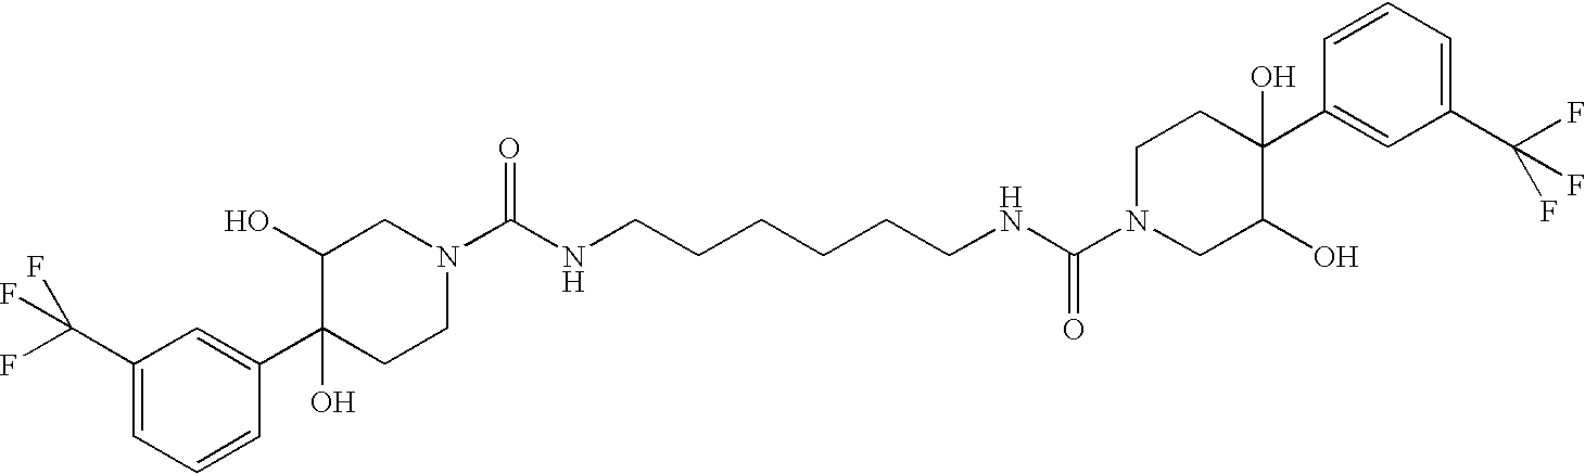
C1(C(F)(F)F)=CC=CC(C2(O)CCN(C(=O)NCCCCCCNC(N3CC(O)C(C4=CC(C(F)(F)F)=CC=C4)(O)CC3)=O)CC2O)=C1
